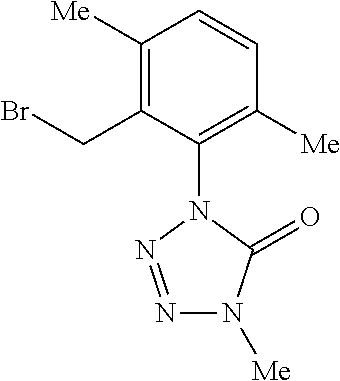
C1([Me])=C(CBr)C(N2N=NN([Me])C2=O)=C([Me])C=C1
